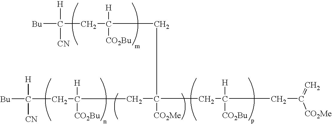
C(CC([H])([CO2Bu])CC(CC(CC([H])([CN])[Bu])([H])[CO2Bu])([CO2Me])CC([H])([CO2Bu])CC(=C)[CO2Me])([H])([CN])[Bu]
